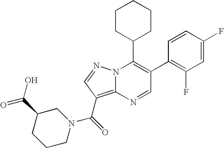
C1(C2=C(F)C=C(F)C=C2)=C(C2CCCCC2)N2C(=C(C(N3CC(C(=O)O)CCC3)=O)C=N2)N=C1
